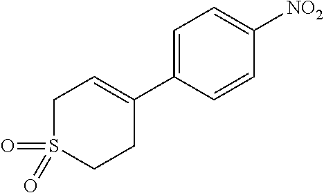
C1=C(C2=CCS(=O)(=O)CC2)C=CC([NO2])=C1
